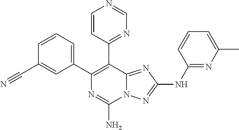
C1=CC=C(C2=C(C3=NC=NC=C3)C3=NC(NC4=NC(C)=CC=C4)=NN3C(N)=N2)C=C1C#N
